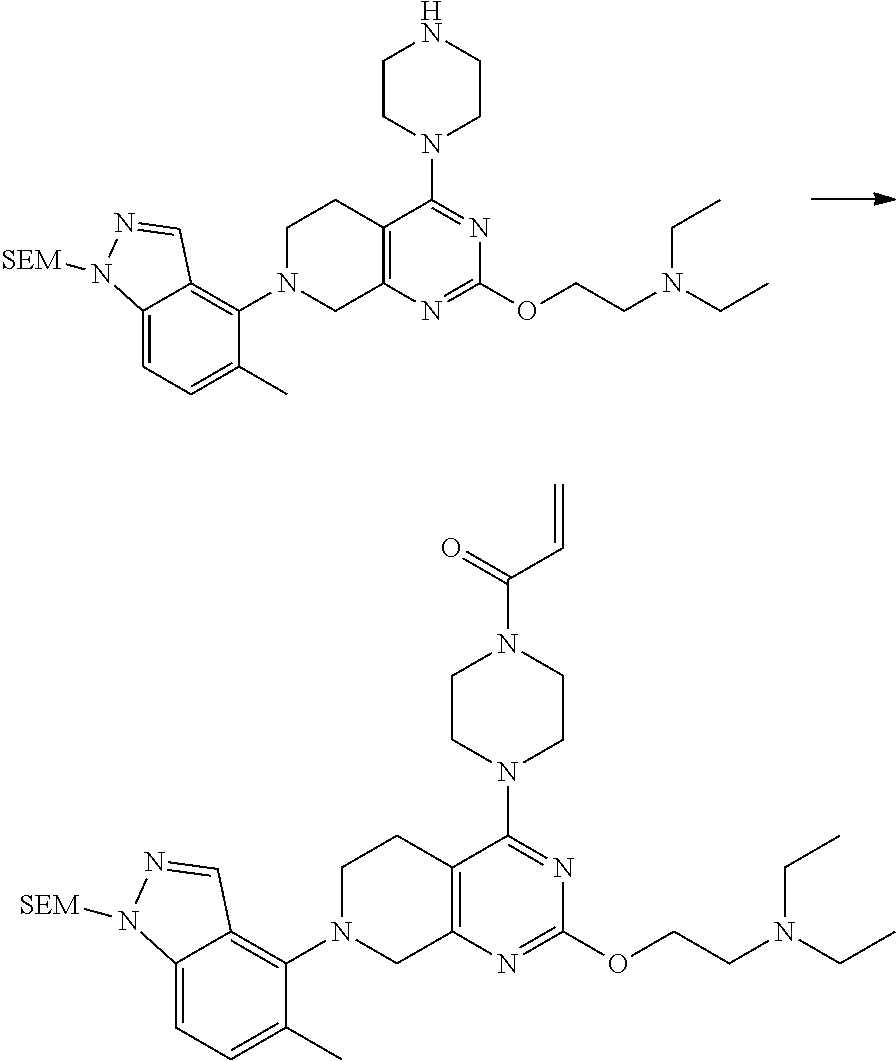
C12=C(N=C(OCCN(CC)CC)N=C1N1CCNCC1)CN(C1=C3C(=CC=C1C)N([SEM])N=C3)CC2.C12=C(N=C(OCCN(CC)CC)N=C1N1CCN(C(C=C)=O)CC1)CN(C1=C3C(=CC=C1C)N([SEM])N=C3)CC2
